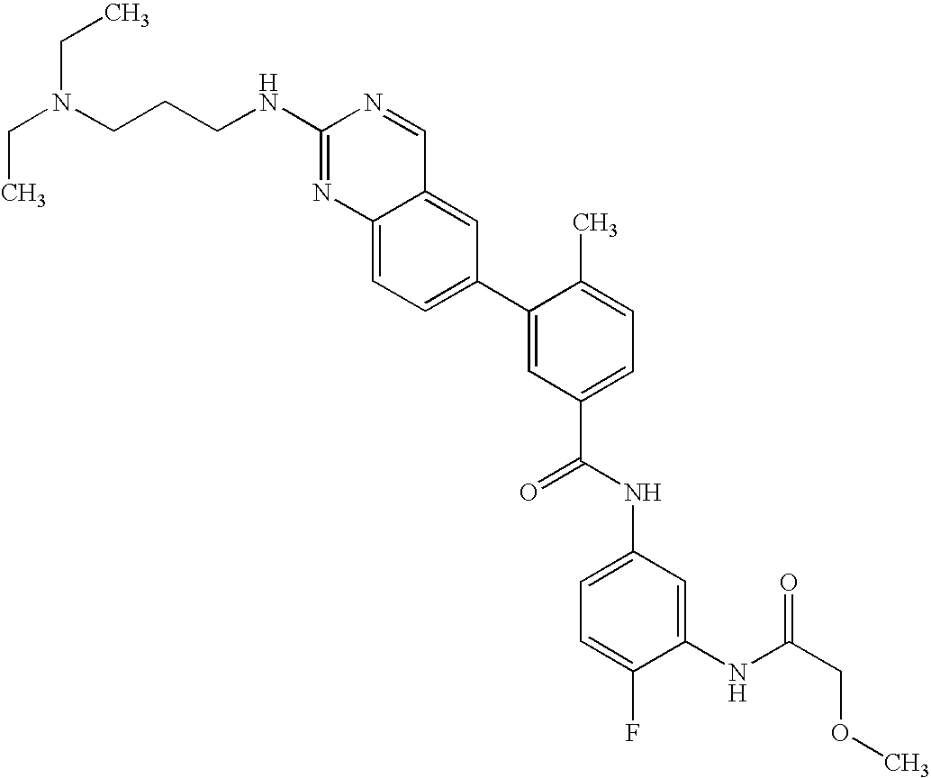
C1(NCCCN(CC)CC)=NC2=CC=C(C3=CC(C(NC4=CC=C(F)C(NC(COC)=O)=C4)=O)=CC=C3C)C=C2C=N1
